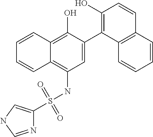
C1=C(C2=C(O)C=CC3=C2C=CC=C3)C(O)=C2C(=C1NS(=O)(=O)C1=CNC=N1)C=CC=C2
